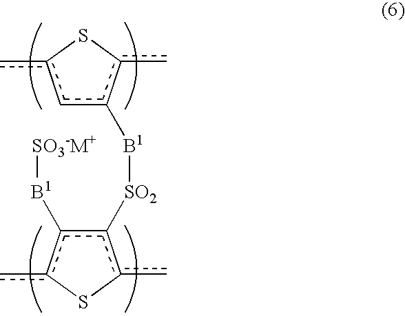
c1c([B1][SO2]c2c([B1][SO3-M+])c(c)Sc2c)c(c)Sc1c
